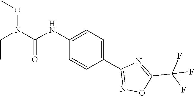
C1(NC(N(CC)OC)=O)=CC=C(C2=NOC(C(F)(F)F)=N2)C=C1
